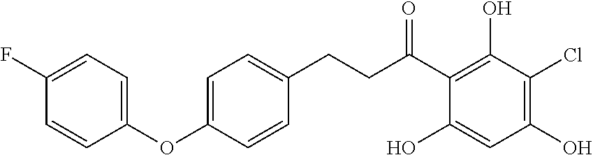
C(C(C1=C(O)C(Cl)=C(O)C=C1O)=O)CC1=CC=C(OC2=CC=C(F)C=C2)C=C1
